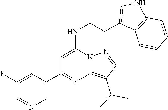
C1(C(C)C)=C2N=C(C3=CN=CC(F)=C3)C=C(NCCC3=CNC4=C3C=CC=C4)N2N=C1
